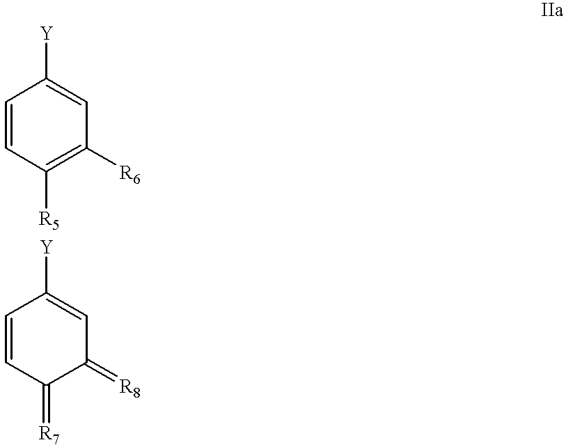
C1([R6])=C([R5])C=CC([Y])=C1.C1=CC(=[R7])C(=[R8])C=C1[Y]
